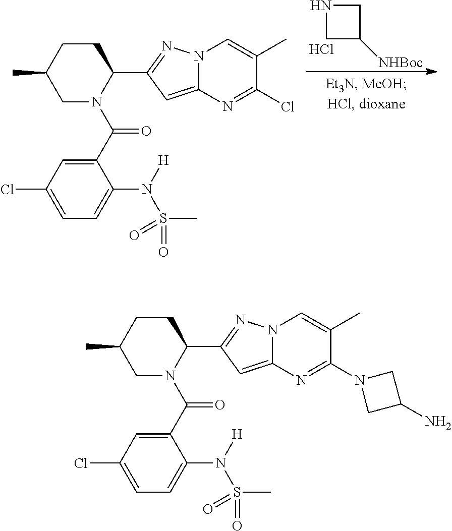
C1CC(C)CN(C(C2=CC(Cl)=CC=C2N([H])S(C)(=O)=O)=O)C1C1=NN2C(=C1)N=C(Cl)C(C)=C2.N1CC([NHBoc])C1.Cl.C1CC(C)CN(C(C2=CC(Cl)=CC=C2N([H])S(C)(=O)=O)=O)C1C1=NN2C(=C1)N=C(N1CC(N)C1)C(C)=C2
